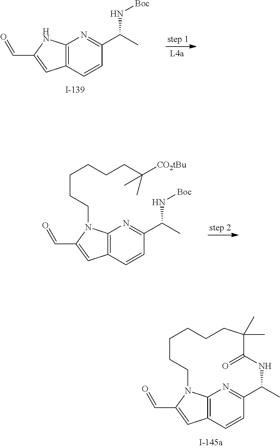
C12=C(C=CC(C(N[Boc])C)=N1)C=C(C=O)N2.C12=C(C=CC(C(N[Boc])C)=N1)C=C(C=O)N2CCCCCCC(C)(C)[CO2tBu].C12=C3C=CC(=N1)C(C)NC(=O)C(C)(C)CCCCCCN2C(C=O)=C3
